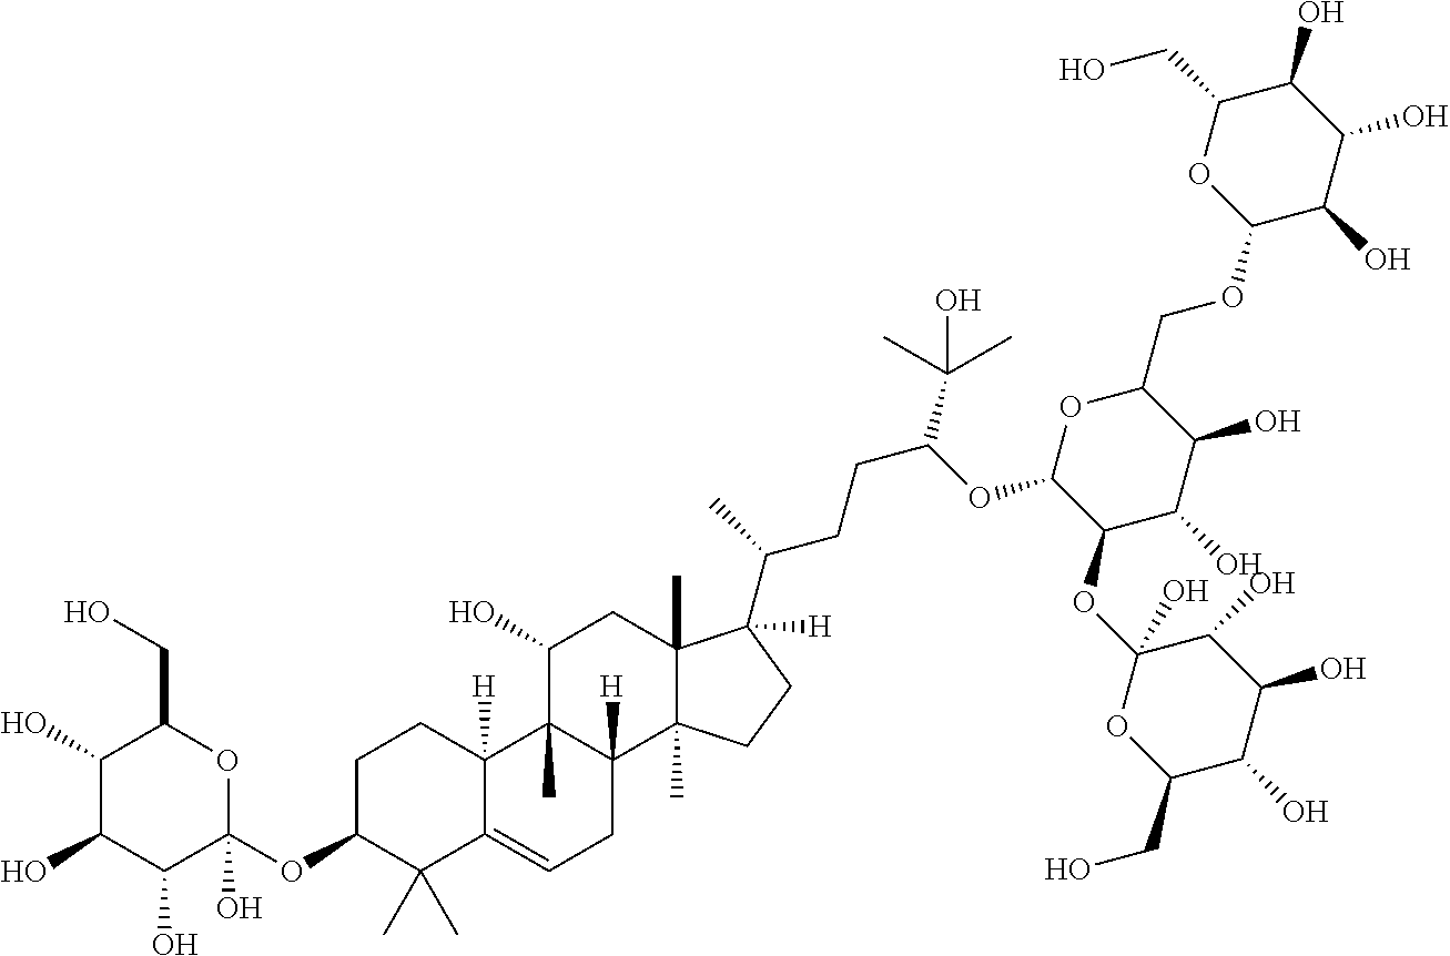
C1CC2([H])C(=CCC3([H])C2(C)C(O)CC2(C)C3(C)CCC2([H])C(CCC(C(C)(C)O)OC2C(OC3(O)OC(CO)C(O)C(O)C3O)C(O)C(O)C(COC3C(O)C(O)C(O)C(CO)O3)O2)C)C(C)(C)C1OC1(O)OC(CO)C(O)C(O)C1O
